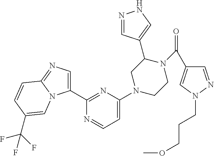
N1=CC(C2CN(C3=CC=NC(C4=CN=C5N4C=C(C(F)(F)F)C=C5)=N3)CCN2C(=O)C2=CN(CCCOC)N=C2)=CN1
